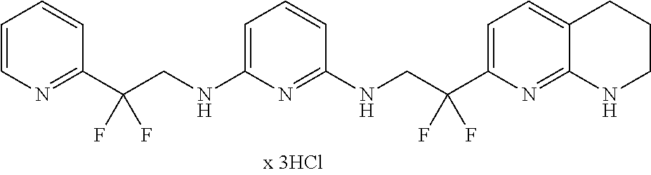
C1=CC=CC(C(CNC2=CC=CC(NCC(C3=CC=C4C(=N3)NCCC4)(F)F)=N2)(F)F)=N1
